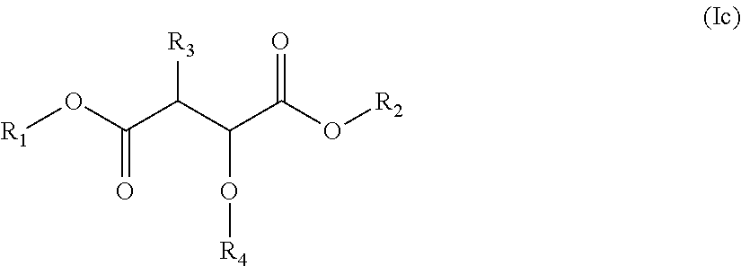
[R3]C(C(C(O[R2])=O)O[R4])C(O[R1])=O
